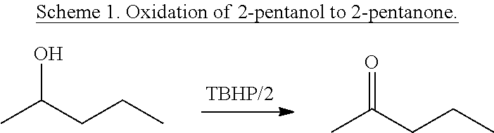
CC(CCC)=O.CC(CCC)O
